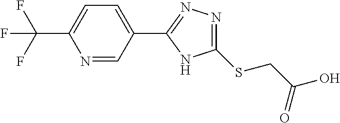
C1(C2=NN=C(SCC(O)=O)N2)=CC=C(C(F)(F)F)N=C1
